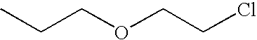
CCCOCCCl
